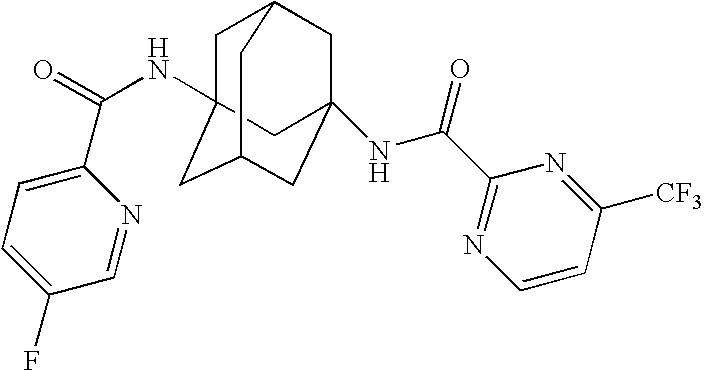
C1=C(C(=O)NC23CC4CC(NC(C5=NC=CC([CF3])=N5)=O)(CC(C2)C4)C3)N=CC(F)=C1
